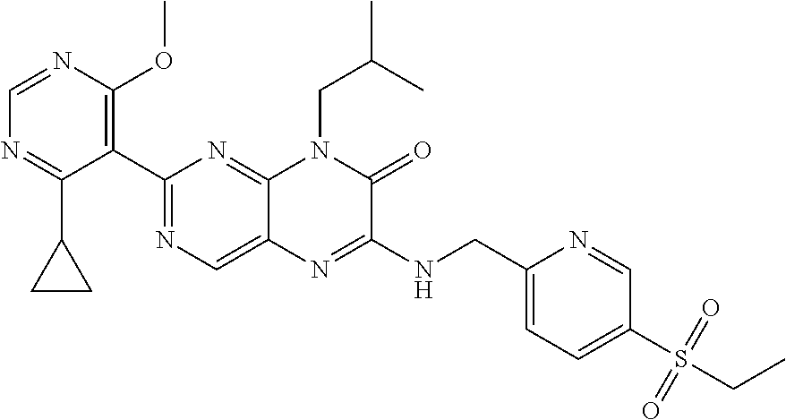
C1=NC(OC)=C(C2=NC=C3C(=N2)N(CC(C)C)C(=O)C(NCC2=CC=C(S(=O)(=O)CC)C=N2)=N3)C(C2CC2)=N1
